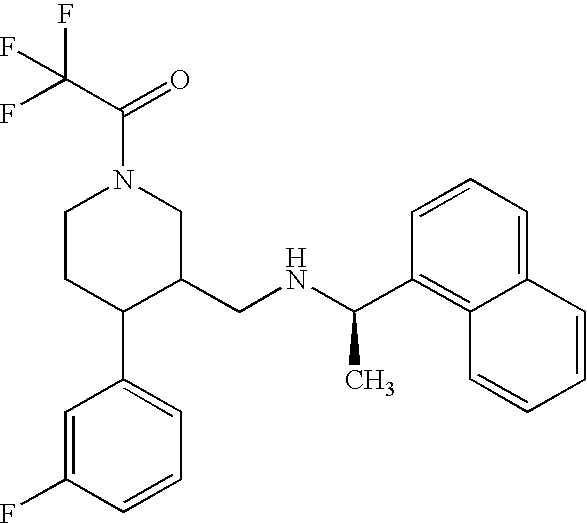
C1(C(NCC2CN(C(C(F)(F)F)=O)CCC2C2=CC=CC(F)=C2)C)=C2C(=CC=C1)C=CC=C2
